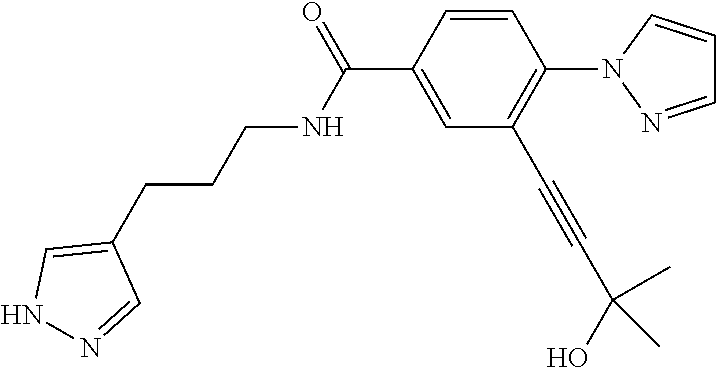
C1=CC(C(=O)NCCCC2=CNN=C2)=CC(C#CC(O)(C)C)=C1N1N=CC=C1
